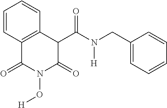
C1=CC2=C(C=C1)C(C(=O)N([H])CC1=CC=CC=C1)C(=O)N(O[H])C2=O
